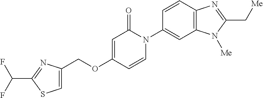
C(OC1=CC(=O)N(C2=CC3=C(C=C2)N=C(C[Me])N3[Me])C=C1)C1=CSC(C(F)F)=N1
